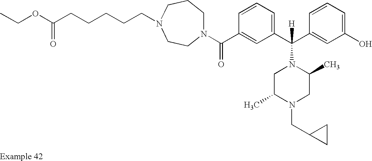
N1(C(C2=CC(C(C3=CC(O)=CC=C3)([H])N3CC(C)N(CC4CC4)CC3C)=CC=C2)=O)CCCN(CCCCCC(OCC)=O)CC1
